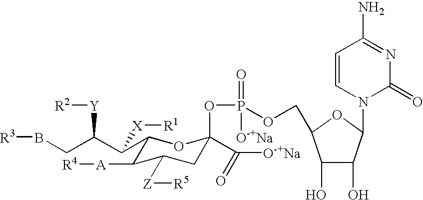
C1(C(C(CB[R3])[Y][R2])[X][R1])C([A][R4])C([Z][R5])CC(OP(=O)([O-+Na])OCC2C(O)C(O)C(N3C(=O)N=C(N)C=C3)O2)(C([O-+Na])=O)O1
